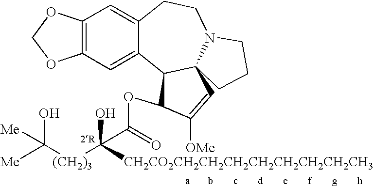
C12=C(C=C3C(=C1)CCN1C4(C3C(OC(=O)C([(CH2)3]C([Me])(O)[Me])(O)[CH2CO2CH2CH2CH2CH2CH2CH2CH2CH3])C([OMe])=C4)CCC1)OCO2
